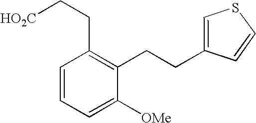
C1=C([OMe])C(CCC2=CSC=C2)=C(CC[HO2C])C=C1
